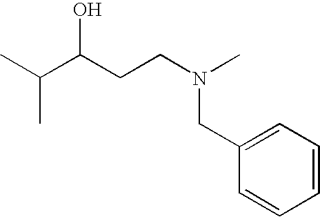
C1=CC=C(CN(CCC(C(C)C)O)C)C=C1
